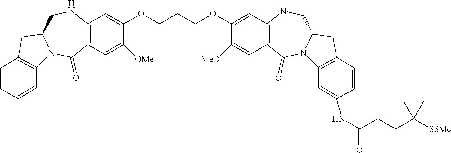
C(COC1=CC2=C(C=C1[MeO])C(=O)N1C(CN2)CC2=C1C=C(NC(CCC([SSMe])(C)C)=O)C=C2)COC1=CC2=C(C=C1[OMe])C(=O)N1C(CN2)CC2=C1C=CC=C2
